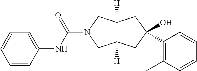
C12([H])C([H])(CN(C(NC3=CC=CC=C3)=O)C1)CC(C1=C(C)C=CC=C1)(O)C2
